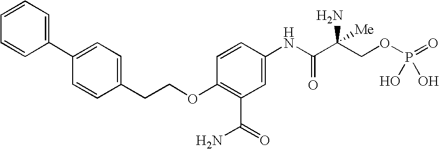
C1=CC=CC(C2=CC=C(CCOC3=C(C(=O)N)C=C(NC(C(COP(=O)(O)O)(N)[Me])=O)C=C3)C=C2)=C1
